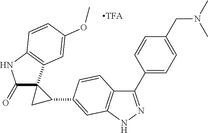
C1(=O)C2(C3=C(N1)C=CC(OC)=C3)CC2C1=CC2=C(C(C3=CC=C(CN(C)C)C=C3)=NN2)C=C1
